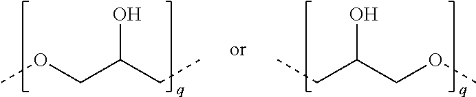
COCC(CC)O.COCC(CC)O
